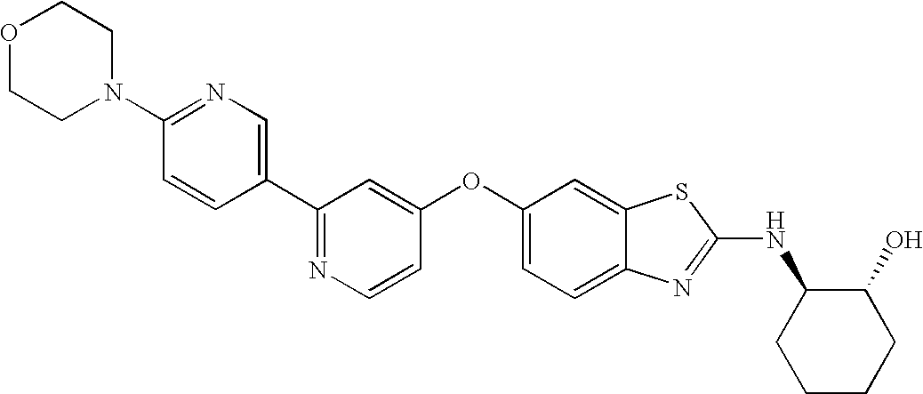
N1=C(C2=CN=C(N3CCOCC3)C=C2)C=C(OC2=CC=C3C(=C2)SC(NC2CCCCC2O)=N3)C=C1
